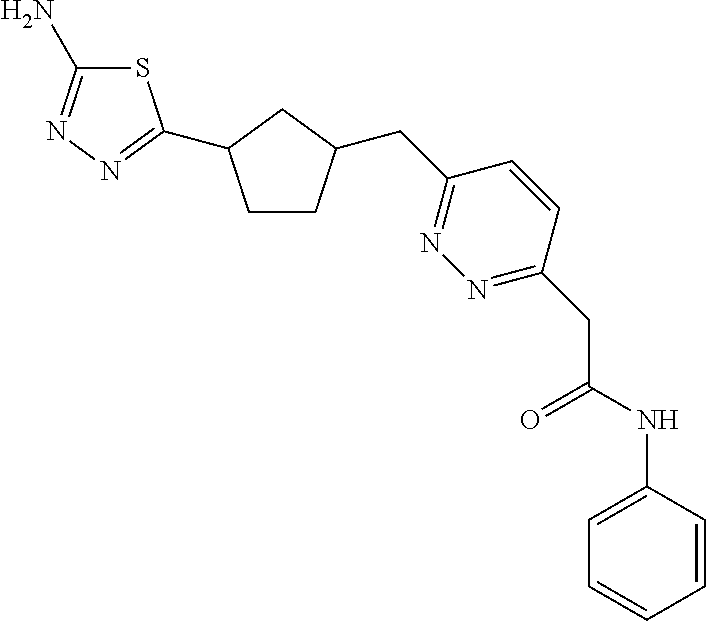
C1CC(CC2=NN=C(CC(NC3=CC=CC=C3)=O)C=C2)CC1C1=NN=C(N)S1
